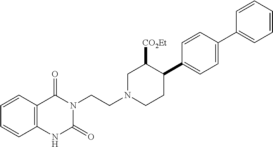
C12=C(C=CC=C1)C(=O)N(CCN1CC([CO2Et])C(C3=CC=C(C4=CC=CC=C4)C=C3)CC1)C(=O)N2
